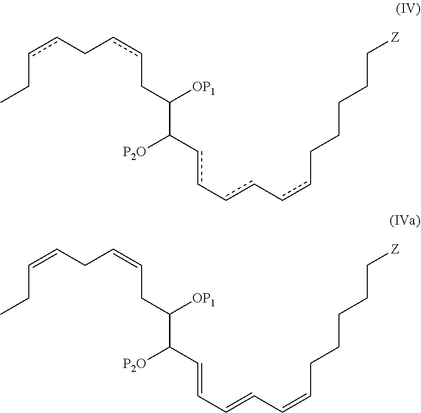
CCccCccCC(C(cc-cc-ccCCCCC[Z])[P2O])[OP1].CCC=CCC=CCC(C(C=CC=CC=CCCCCC[Z])[P2O])[OP1]
